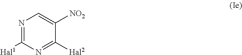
N1=C([Hal1])N=C([Hal2])C([NO2])=C1
